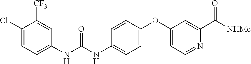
C1(Cl)=CC=C(NC(=O)NC2=CC=C(OC3=CC=NC(C([NHMe])=O)=C3)C=C2)C=C1[CF3]
